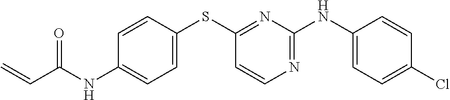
C1=CC(SC2=NC(NC3=CC=C(Cl)C=C3)=NC=C2)=CC=C1NC(C=C)=O
